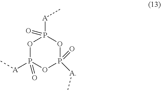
O1P([A]C)(=O)OP([A]C)(=O)OP1([A]C)=O
